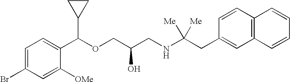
C1=C([OMe])C(C(OCC(CNC(CC2=CC3=C(C=C2)C=CC=C3)([Me])[Me])O)C2CC2)=CC=C1Br
